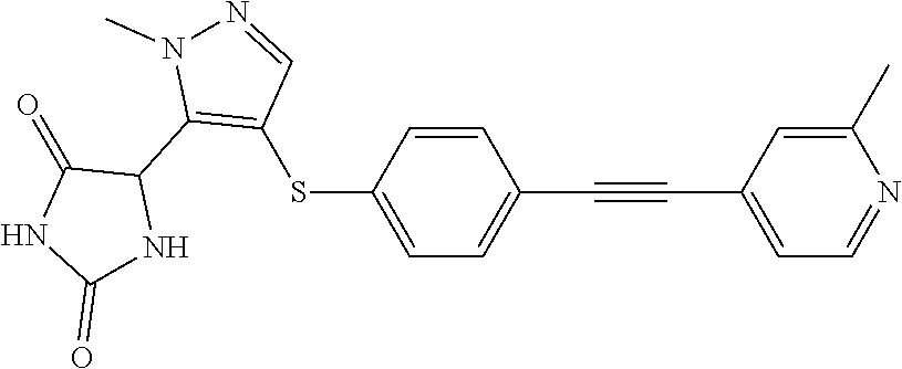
C1=CC(SC2=C(C3C(=O)NC(=O)N3)N(C)N=C2)=CC=C1C#CC1=CC=NC(C)=C1
